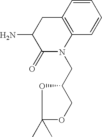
C12=C(C=CC=C1)CC(N)C(=O)N2CC1COC(C)(C)O1
